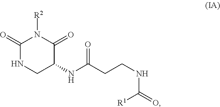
C1(=O)NCC(NC(CCNC(=O)[R1])=O)C(=O)N1[R2]
